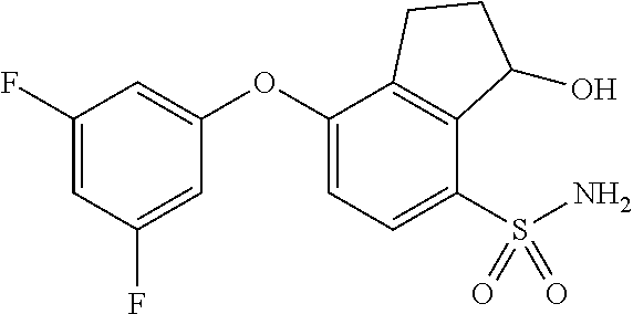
C1(F)=CC(F)=CC(OC2=CC=C(S(N)(=O)=O)C3=C2CCC3O)=C1
